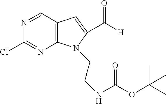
N1=CC2=C(N=C1Cl)N(CCNC(OC(C)(C)C)=O)C(C([H])=O)=C2
